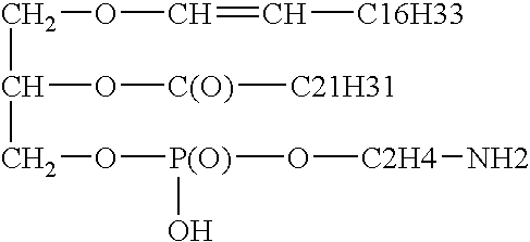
C(C(CO[P(O)](O[C2H4]N)O)O[C(O)][C21H31])OC=C[C16H33]
